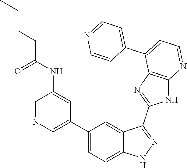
C1=NC=C(C2=CC=C3C(=C2)C(C2=NC4=C(N2)N=CC=C4C2=CC=NC=C2)=NN3)C=C1NC(CCCC)=O
